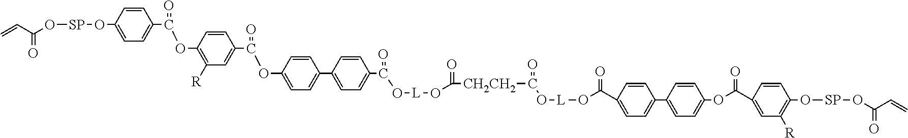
C1=CC(O[SP]OC(C=C)=O)=CC=C1C(OC1=C([R])C=C(C(=O)OC2=CC=C(C3=CC=C(C(O[L]OC([CH2CH2]C(O[L]OC(=O)C4=CC=C(C5=CC=C(OC(=O)C6=CC([R])=C(O[SP]OC(C=C)=O)C=C6)C=C5)C=C4)=O)=O)=O)C=C3)C=C2)C=C1)=O
